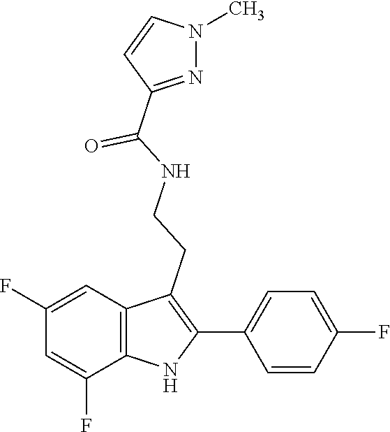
O=C(NCCC1=C(C2=CC=C(F)C=C2)NC2=C1C=C(F)C=C2F)C1=NN(C)C=C1
